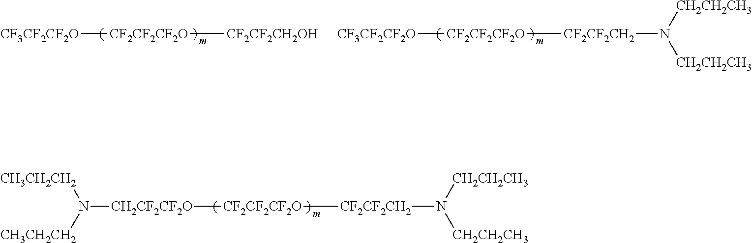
[CF2CF2CF2O]([CF3CF2CF2O])[CF2CF2CH2OH].[CF2CF2CF2O]([CF3CF2CF2O])[CF2CF2CH2]N([CH2CH2CH3])[CH2CH2CH3].[CF2CF2CF2O]([CH2CF2CF2O]N([CH3CH2CH2])[CH3CH2CH2])[CF2CF2CH2]N([CH2CH2CH3])[CH2CH2CH3]
